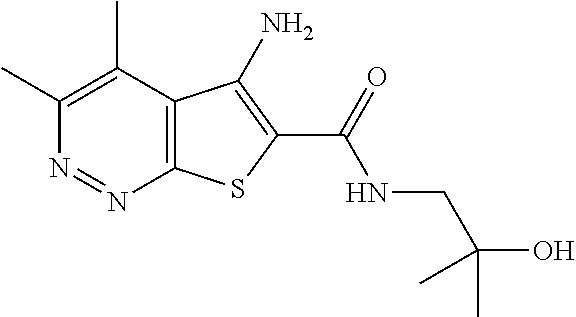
C1(C)=C(C)C2=C(N=N1)SC(C(=O)NCC(O)(C)C)=C2N
